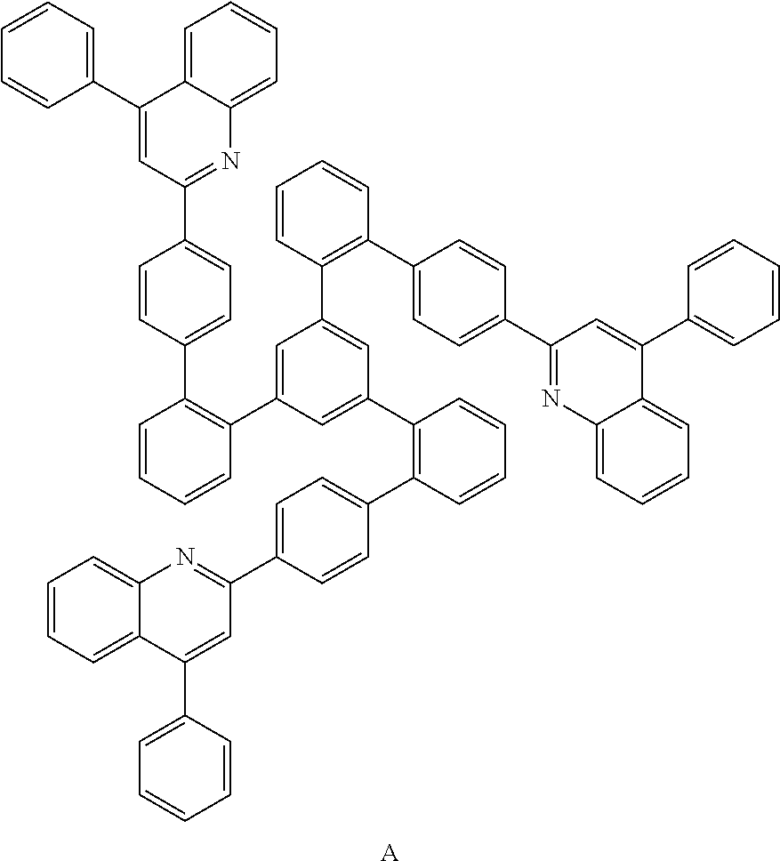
C1=CC=CC(C2=CC(C3=C(C4=CC=C(C5=NC6=CC=CC=C6C(C6=CC=CC=C6)=C5)C=C4)C=CC=C3)=CC(C3=C(C4=CC=C(C5=NC6=CC=CC=C6C(C6=CC=CC=C6)=C5)C=C4)C=CC=C3)=C2)=C1C1=CC=C(C2=NC3=CC=CC=C3C(C3=CC=CC=C3)=C2)C=C1.[A]
